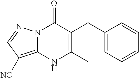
N12C(=C([NC])C=N1)NC(C)=C(CC1=CC=CC=C1)C2=O
